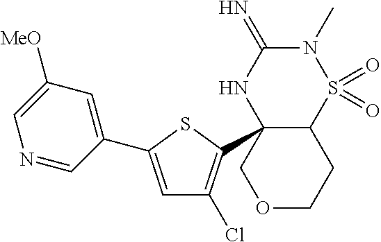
C12C(C3=C(Cl)C=C(C4=CC([MeO])=CN=C4)S3)(NC(=N)N(C)S1(=O)=O)COCC2
